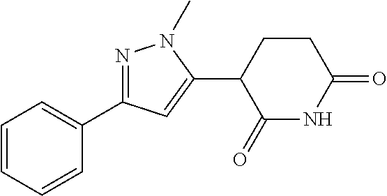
N1=C(C2=CC=CC=C2)C=C(C2C(=O)NC(=O)CC2)N1C
